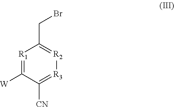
[R1]1=C([W])C([CN])=[R3][R2]=C1CBr
